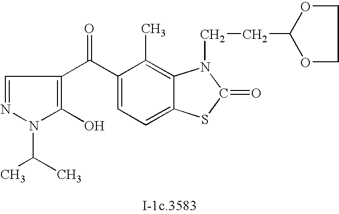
C1=NN(C(C)C)C(O)=C1C(C1=CC=C2C(=C1C)N(CCC1OCCO1)C(=O)S2)=O
